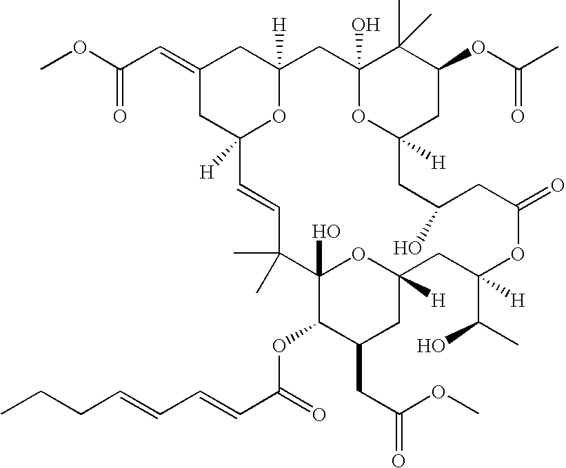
COC(C=C1CC2([H])OC([H])(C1)CC1(O)C(C)(C)C(OC(C)=O)CC([H])(O1)CC(O)CC(=O)OC(C(C)O)([H])CC1([H])OC(O)(C(C)(C)C=C2)C(OC(C=CC=CCCC)=O)C(CC(=O)OC)C1)=O
